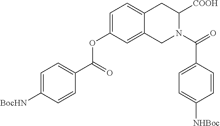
C1=C([BocHN])C=CC(C(=O)OC2=CC=C3C(=C2)CN(C(=O)C2=CC=C([NHBoc])C=C2)C([COOH])C3)=C1
